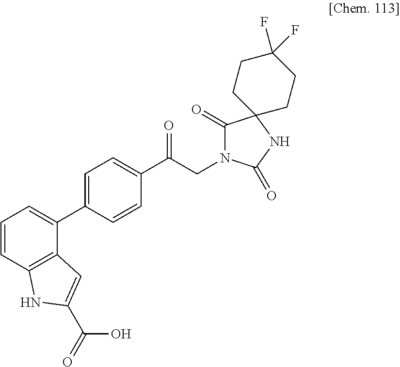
C1(C2=CC=C(C(CN3C(=O)C4(NC3=O)CCC(F)(F)CC4)=O)C=C2)=CC=CC2=C1C=C(C(=O)O)N2
